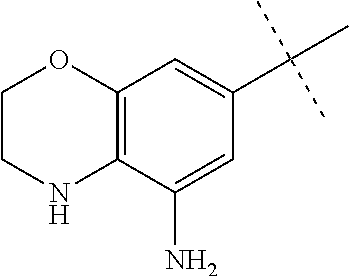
C1CNC2=C(O1)C=C(C(C)(C)C)C=C2N
